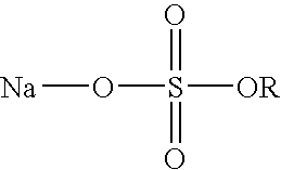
[Na]OS([OR])(=O)=O
